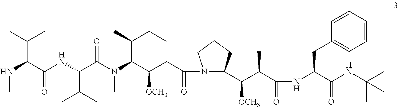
CNC(C(NC(C(N(C(C(CC(=O)N1C(C(C(C(NC(C(NC(C)(C)C)=O)CC2=CC=CC=C2)=O)C)[OCH3])CCC1)[OCH3])C(CC)C)C)=O)C(C)C)=O)C(C)C
